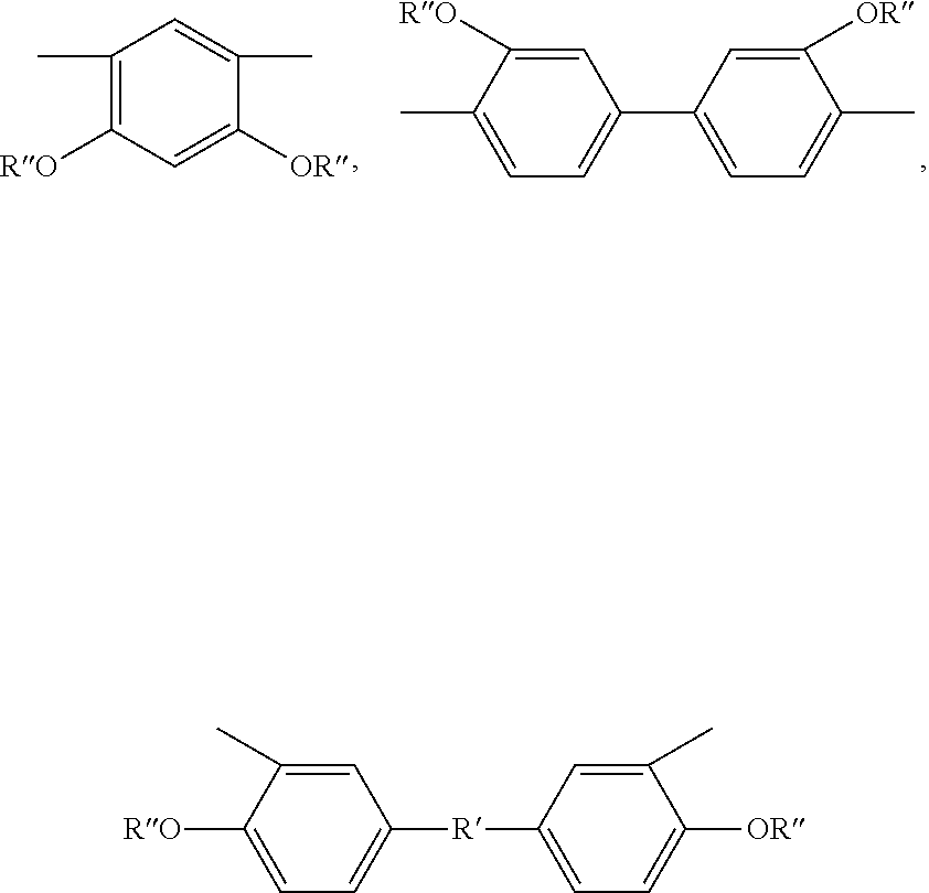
C1(C)=C([RO])C=C([OR])C(C)=C1.C1=C([RO])C(C)=CC=C1C1=CC=C(C)C([OR])=C1.C1=C(C)C([RO])=CC=C1[R]C1=CC=C([OR])C(C)=C1
